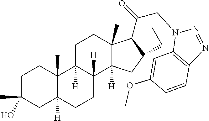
C1C(C)(O)CC2([H])C(C)(C1)C1([H])C([H])(CC2)C2([H])C(C)(CC1)C(C(=O)CN1C3=C(N=N1)C=CC(OC)=C3)C(CC)C2
